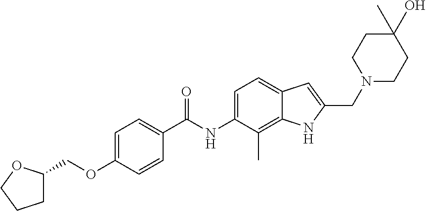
C1=C(OCC2CCCO2)C=CC(C(NC2=CC=C3C(=C2C)NC(CN2CCC(O)(C)CC2)=C3)=O)=C1
